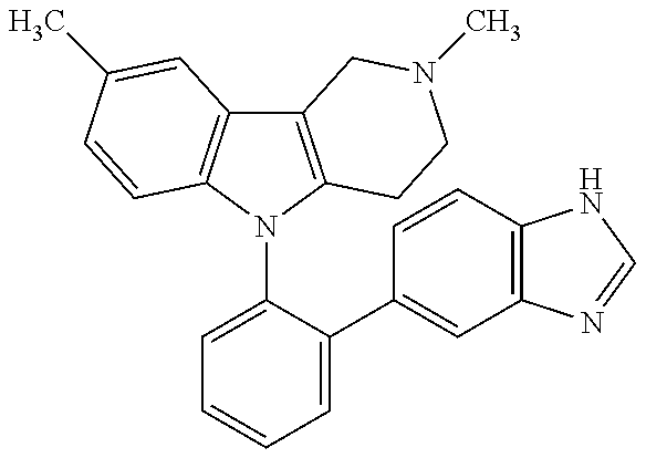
C12=C(N(C3=CC=CC=C3C3=CC4=C(C=C3)NC=N4)C3=C1C=C(C)C=C3)CCN(C)C2
